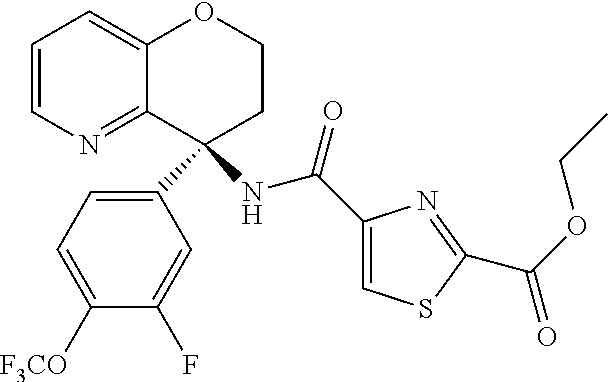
C1=CN=C2C(=C1)OCCC2(C1=CC=C([F3CO])C(F)=C1)NC(C1=CSC(C(OCC)=O)=N1)=O
